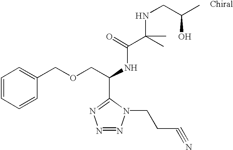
C1=CC=CC(COCC(NC(C(C)(NCC(O)C)C)=O)C2=NN=NN2CCC#N)=C1
